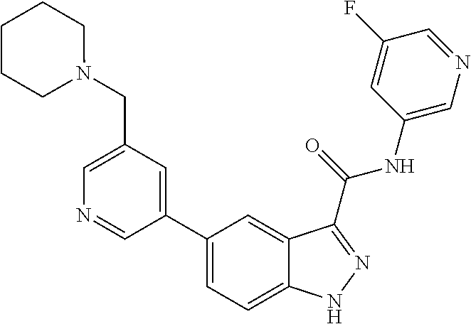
C1(CN2CCCCC2)=CN=CC(C2=CC=C3C(=C2)C(C(NC2=CN=CC(F)=C2)=O)=NN3)=C1
